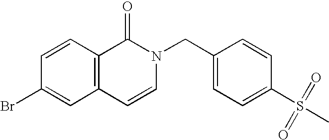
C1=CC(Br)=CC2=C1C(=O)N(CC1=CC=C(S(C)(=O)=O)C=C1)C=C2
